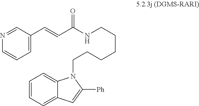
N1=CC(C=CC(NCCCCCCN2C3=CC=CC=C3C=C2[Ph])=O)=CC=C1
